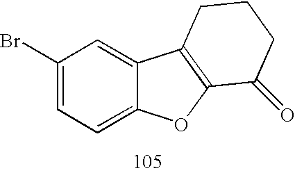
C1(Br)=CC=C2C(=C1)C1=C(O2)C(=O)CCC1
